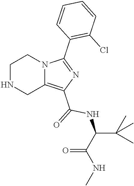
C1NCC2=C(C(=O)NC(C(=O)NC)C(C)(C)C)N=C(C3=C(Cl)C=CC=C3)N2C1
